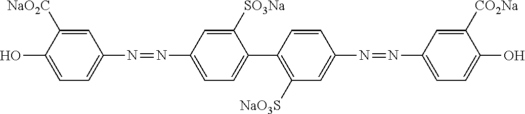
C1([SO3Na])=CC(N=NC2=CC=C(O)C([NaO2C])=C2)=CC=C1C1=C([NaO3S])C=C(N=NC2=CC=C(O)C([CO2Na])=C2)C=C1
